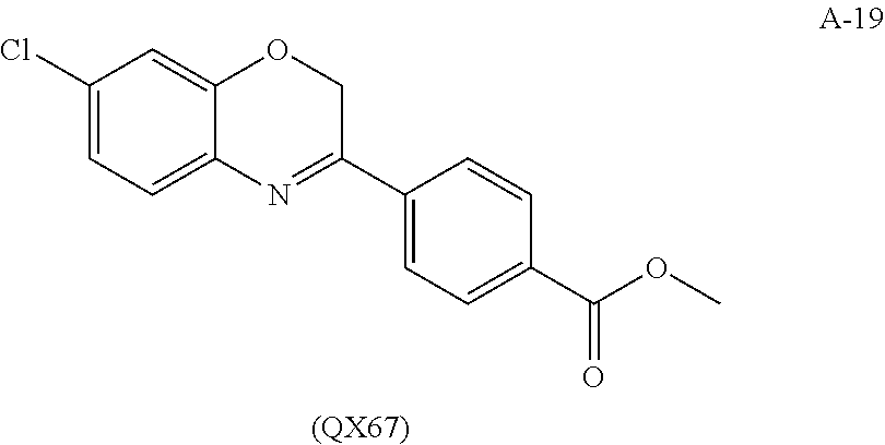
C1(Cl)=CC=C2C(=C1)OCC(C1=CC=C(C(OC)=O)C=C1)=N2.[(QX67)]
